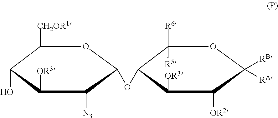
C1([CH2OR1])C(O)C([OR3])C([N3])C(OC2C([R6])([R5])OC([RB])([RA])C([OR2])C2[OR3])O1
